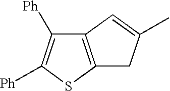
C12=C(SC([Ph])=C1[Ph])CC(C)=C2
